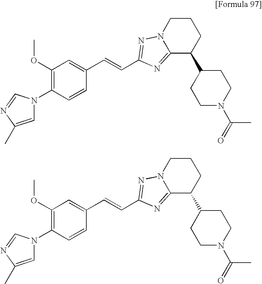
C1=C(C)N=CN1C1=C(OC)C=C(C=CC2=NN3CCCC(C4CCN(C(=O)C)CC4)C3=N2)C=C1.C1=C(C)N=CN1C1=C(OC)C=C(C=CC2=NN3CCCC(C4CCN(C(=O)C)CC4)C3=N2)C=C1
